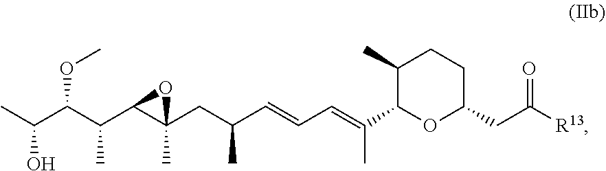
CC(C(C(C1C(C)(CC(C=CC=C(C2OC(CC([R13])=O)CCC2C)C)C)O1)C)OC)O
